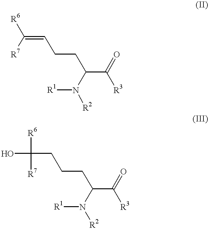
C(=CCCC(C([R3])=O)N([R1])[R2])([R7])[R6].C(CCC(C([R3])=O)N([R1])[R2])C([R6])([R7])O
